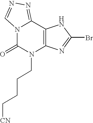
C12=C(C3=NN=CN3C(=O)N1CCCC[CN])NC(Br)=N2
